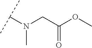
C(C(OC)=O)N(C(C)C)C
